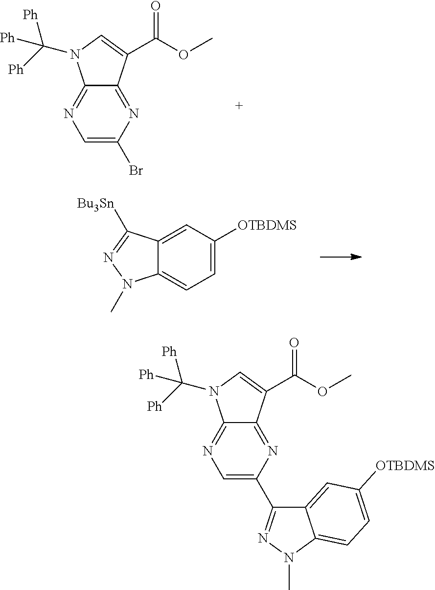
C12=CC([OTBDMS])=CC=C1N(C)N=C2[Bu3Sn].C12=NC=C(Br)N=C1C(C(OC)=O)=CN2C([Ph])([Ph])[Ph].C12=NC=C(C3=NN(C)C4=CC=C([OTBDMS])C=C34)N=C1C(C(OC)=O)=CN2C([Ph])([Ph])[Ph]
